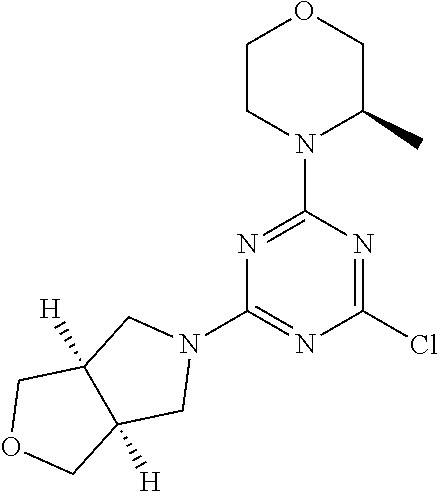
C1CN(C2=NC(N3CC4([H])C([H])(C3)COC4)=NC(Cl)=N2)C(C)CO1
